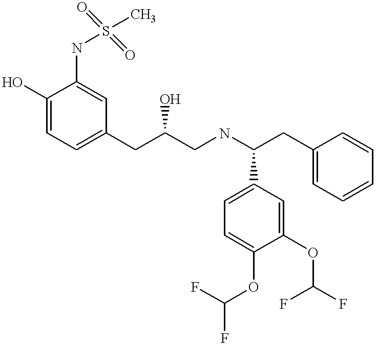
C1=C(O)C(NS(C)(=O)=O)=CC(CC(CNC(CC2=CC=CC=C2)C2=CC=C(OC(F)F)C(OC(F)F)=C2)O)=C1
